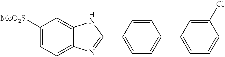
C1([MeO2S])=CC=C2C(=C1)NC(C1=CC=C(C3=CC=CC(Cl)=C3)C=C1)=N2
